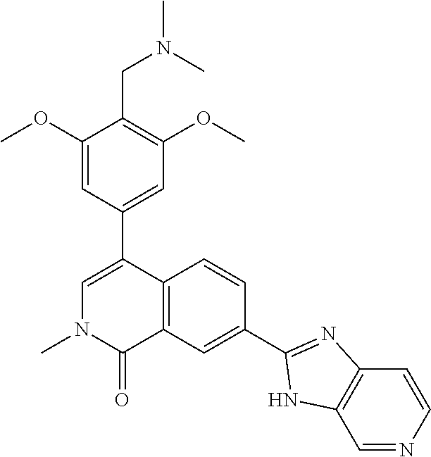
N1(C)C(=O)C2=C(C(C3=CC(OC)=C(CN(C)C)C(OC)=C3)=C1)C=CC(C1=NC3=C(N1)C=NC=C3)=C2
